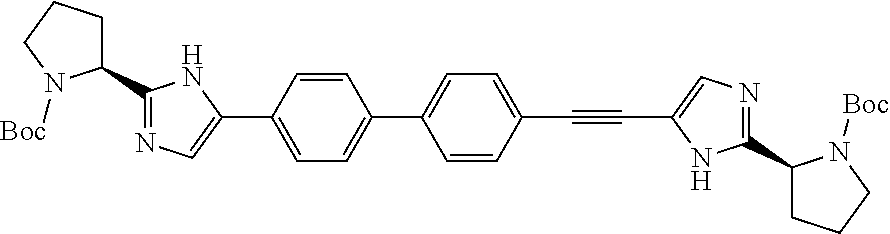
C1(C#CC2=CN=C(C3CCCN3[Boc])N2)=CC=C(C2=CC=C(C3=CN=C(C4CCCN4[Boc])N3)C=C2)C=C1
